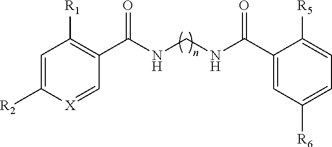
C1=[X]C([R2])=CC([R1])=C1C(NCNC(C1=CC([R6])=CC=C1[R5])=O)=O
